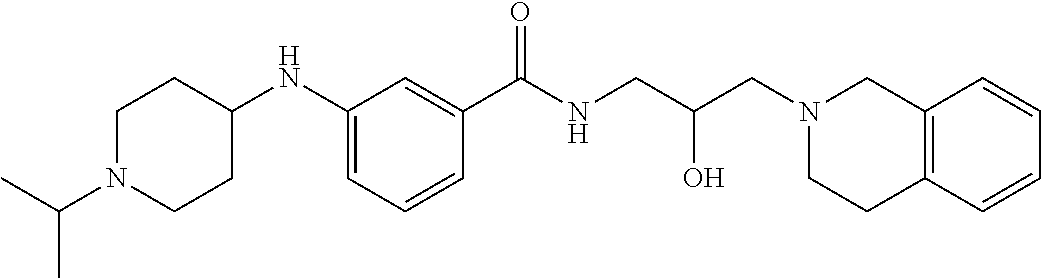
C1(NC2CCN(C(C)C)CC2)=CC=CC(C(NCC(CN2CCC3=C(C2)C=CC=C3)O)=O)=C1
